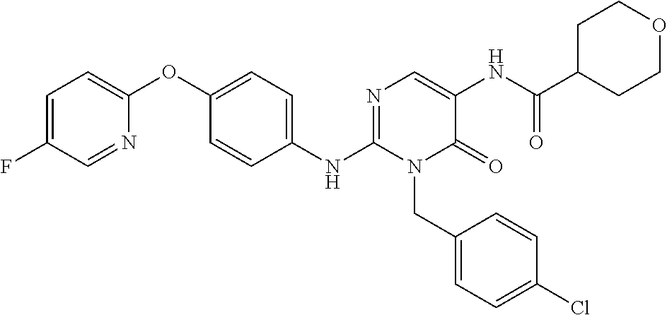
C1=C(F)C=NC(OC2=CC=C(NC3=NC=C(NC(C4CCOCC4)=O)C(=O)N3CC3=CC=C(Cl)C=C3)C=C2)=C1
